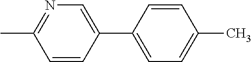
C1=CC(C2=CN=C(C)C=C2)=CC=C1C
